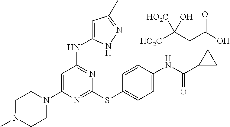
N1=C(SC2=CC=C(NC(C3CC3)=O)C=C2)N=C(NC2=CC(C)=NN2)C=C1N1CCN(C)CC1.[HO2C]C(CC(O)=O)([HO2C])O
